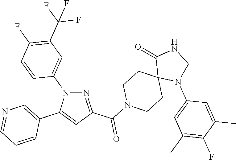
N1=C(C(N2CCC3(CC2)N(C2=CC(C)=C(F)C(C)=C2)CNC3=O)=O)C=C(C2=CN=CC=C2)N1C1=CC(C(F)(F)F)=C(F)C=C1
